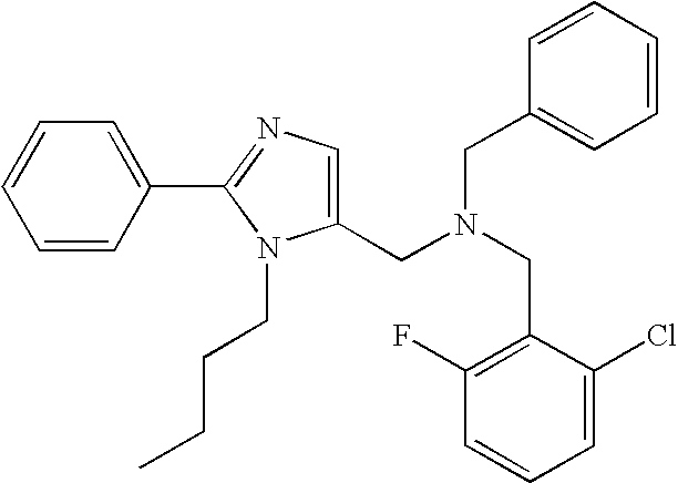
C1=CC(C2=NC=C(CN(CC3=CC=CC=C3)CC3=C(F)C=CC=C3Cl)N2CCCC)=CC=C1
